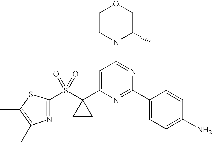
C1(S(C2(C3=CC(N4C(C)COCC4)=NC(C4=CC=C(N)C=C4)=N3)CC2)(=O)=O)=NC(C)=C(C)S1
